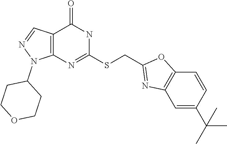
C12=C(N=C(SCC3=NC4=C(O3)C=CC(C(C)(C)C)=C4)NC1=O)N(C1CCOCC1)N=C2
